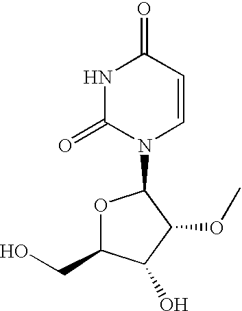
O1C(CO)C(O)C(OC)C1N1C=CC(=O)NC1=O
